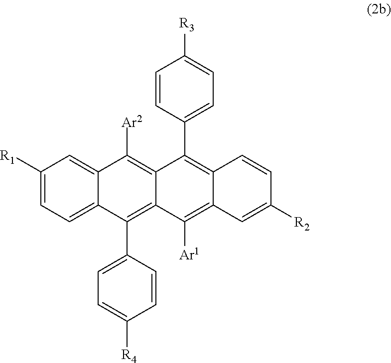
C1=C2C(=CC([R1])=C1)C([Ar2])=C1C(=C2C2=CC=C([R4])C=C2)C([Ar1])=C2C(=C1C1=CC=C([R3])C=C1)C=CC([R2])=C2
